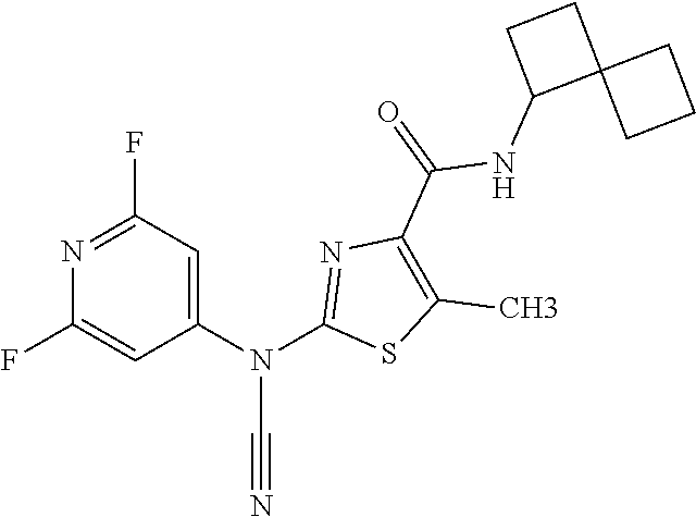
N1=C(F)C=C(N(C2=NC(C(NC3C4(CC3)CCC4)=O)=C(C)S2)C#N)C=C1F
